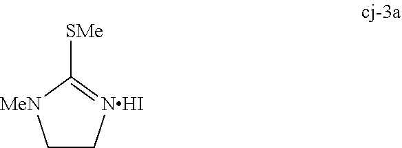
C1([SMe])=[NHI]CC[MeN]1
